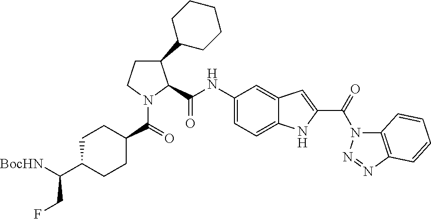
C1(C2CCCCC2)CCN(C(=O)C2CCC(C([BocHN])CF)CC2)C1C(NC1=CC=C2C(=C1)C=C(C(N1C3=C(N=N1)C=CC=C3)=O)N2)=O
